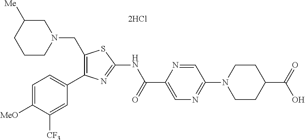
C1(CN2CC([Me])CCC2)=C(C2=CC=C([MeO])C([CF3])=C2)N=C(NC(C2=CN=C(N3CCC(C(=O)O)CC3)C=N2)=O)S1
